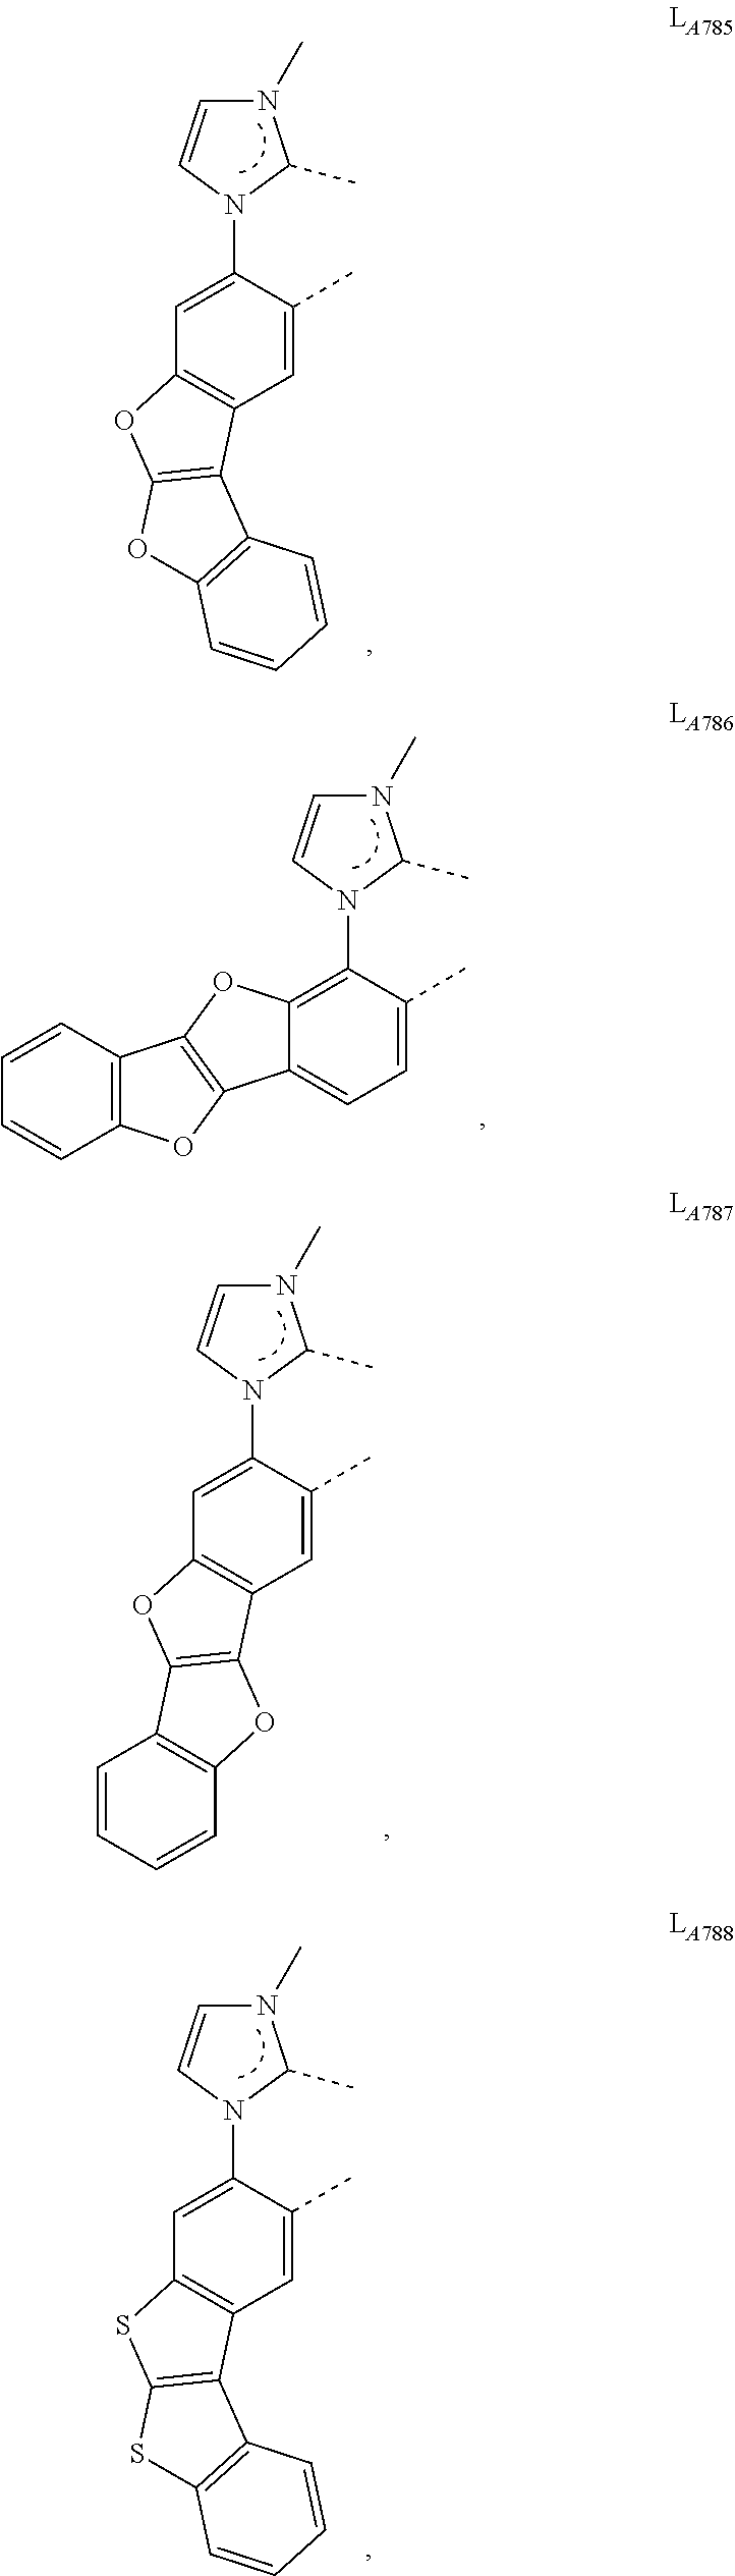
N1(C2=CC3=C(C=C2C)C2=C(O3)OC3=C2C=CC=C3)C(C)N(C)C=C1.N1(C2=C3C(=CC=C2C)C2=C(O3)C3=C(O2)C=CC=C3)C(C)N(C)C=C1.N1(C2=CC3=C(C=C2C)C2=C(O3)C3=C(O2)C=CC=C3)C(C)N(C)C=C1.N1(C2=CC3=C(C=C2C)C2=C(S3)SC3=C2C=CC=C3)C(C)N(C)C=C1
